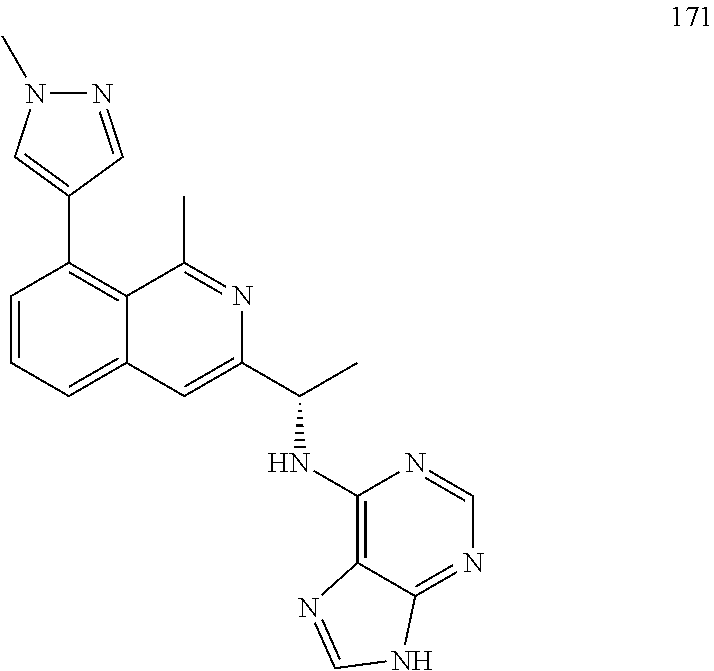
C1=CC=C2C(=C1C1=CN(C)N=C1)C(C)=NC(C(C)NC1=C3C(=NC=N1)NC=N3)=C2
